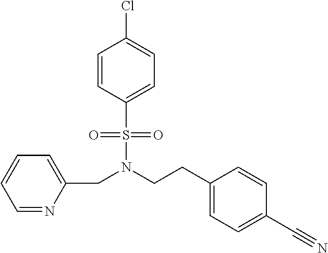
C(N(S(=O)(=O)C1=CC=C(Cl)C=C1)CCC1=CC=C(C#N)C=C1)C1=CC=CC=N1
